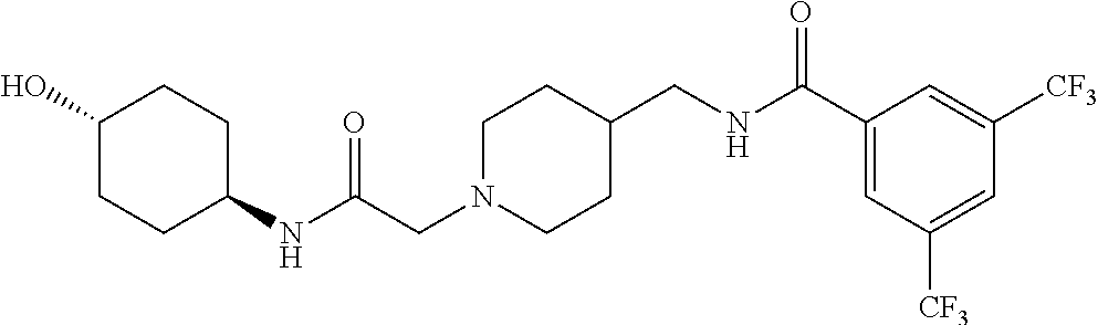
C1(O)CCC(NC(CN2CCC(CNC(C3=CC([CF3])=CC([CF3])=C3)=O)CC2)=O)CC1
